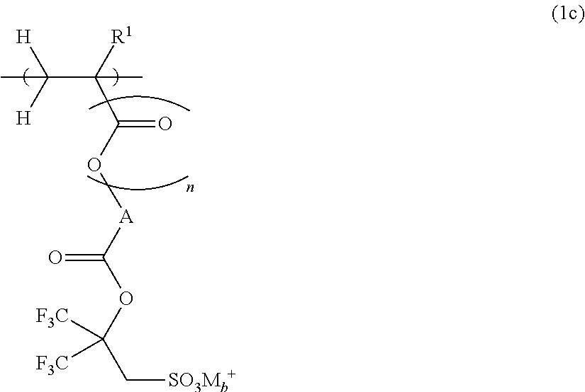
C(C([R1])(C(O[A]C(OC(C[SO3Mb+])([F3C])[F3C])=O)=O)C)([H])([H])C
